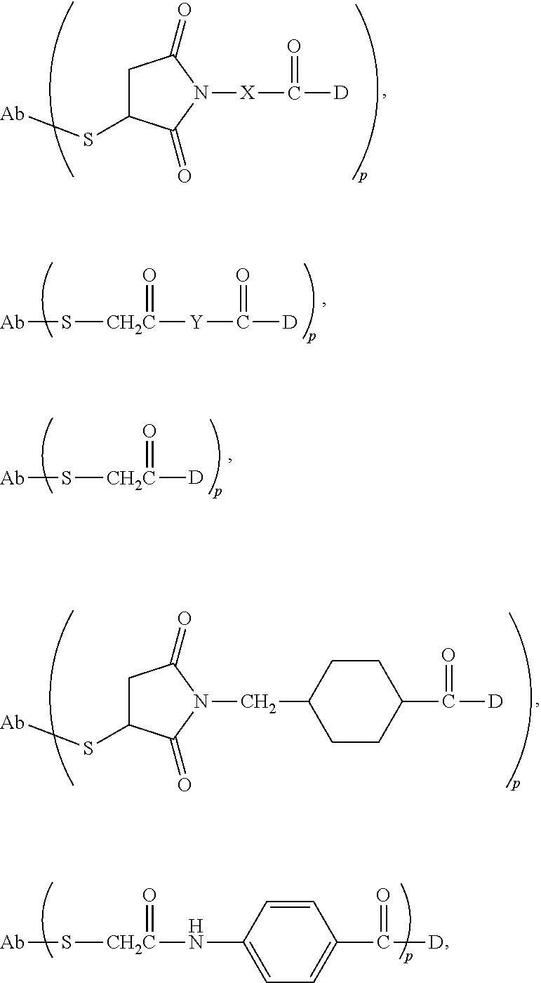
C1C(S[Ab])C(=O)N([X]C([D])=O)C1=O.C1C(S[Ab])C(=O)N(CC2CCC(C([D])=O)CC2)C1=O.[Ab]S[CH2C](NC1=CC=C(C([D])=O)C=C1)=O.[Ab]S[CH2C]([Y]C([D])=O)=O.[Ab]S[CH2C]([D])=O
